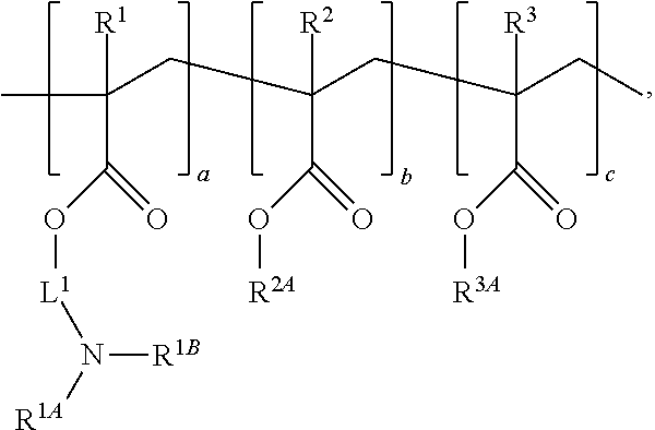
C(CC([R2])(C(=O)O[R2A])CC(CC)([R3])C(=O)O[R3A])(C)([R1])C(=O)O[L1]N([R1A])[R1B]
